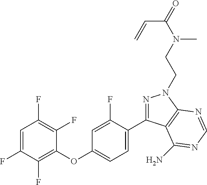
C1(OC2=CC=C(C3=NN(CCN(C(=O)C=C)C)C4=C3C(N)=NC=N4)C(F)=C2)=C(F)C(F)=CC(F)=C1F
